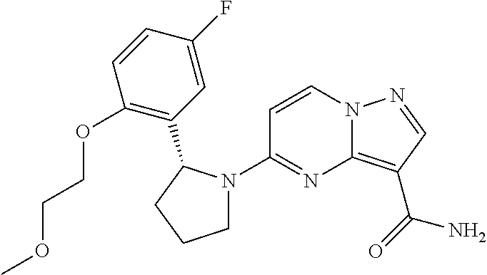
C1=CN2C(=C(C(N)=O)C=N2)N=C1N1CCCC1C1=C(OCCOC)C=CC(F)=C1
